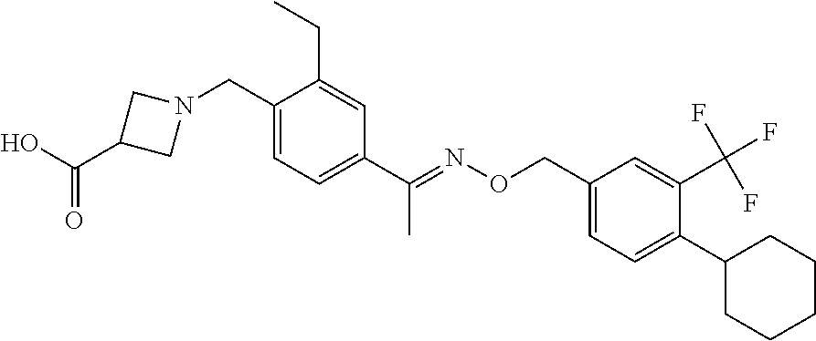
C1(CN2CC(C(O)=O)C2)=CC=C(C(=NOCC2=CC=C(C3CCCCC3)C(C(F)(F)F)=C2)C)C=C1CC
